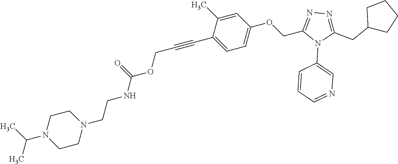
C1=C(C)C(C#CCOC(NCCN2CCN(C(C)C)CC2)=O)=CC=C1OCC1=NN=C(CC2CCCC2)N1C1=CN=CC=C1
